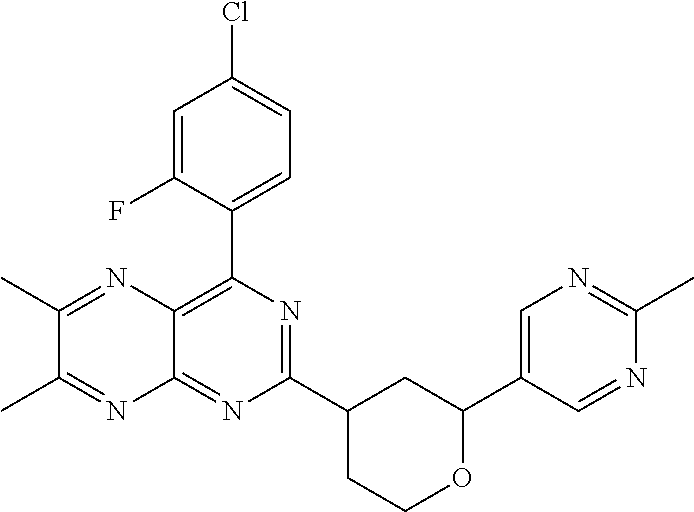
N1=C(C2CC(C3=CN=C(C)N=C3)OCC2)N=C2C(=C1C1=CC=C(Cl)C=C1F)N=C(C)C(C)=N2
